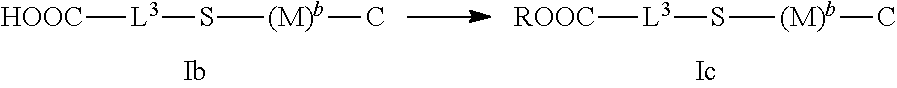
[HOOC][L3]S[(M)b]C.[ROOC][L3]S[(M)b]C
